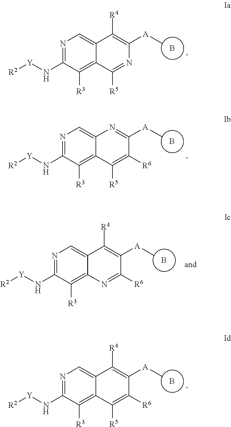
B.N1=C(N[Y][R2])C([R3])=C2C(=C1)C([R4])=C([A]C)N=C2[R5].B.N1=C(N[Y][R2])C([R3])=C2C(=C1)N=C([A]C)C([R6])=C2[R5].B.N1=C(N[Y][R2])C([R3])=C2C(=C1)C([R4])=C([A]C)C([R6])=N2.B.N1=C(N[Y][R2])C([R3])=C2C(=C1)C([R4])=C([A]C)C([R6])=C2[R5]
